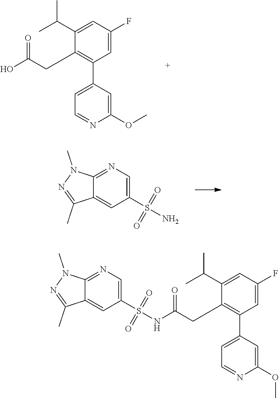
C1(CC(O)=O)=C(C2=CC=NC(OC)=C2)C=C(F)C=C1C(C)C.N1(C)N=C(C)C2=CC(S(=O)(=O)N)=CN=C12.N1(C)C2=NC=C(S(=O)(=O)NC(CC3=C(C4=CC=NC(OC)=C4)C=C(F)C=C3C(C)C)=O)C=C2C(C)=N1
